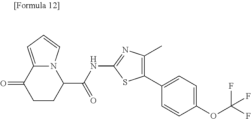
S1C(NC(C2CCC(=O)C3=CC=CN32)=O)=NC(C)=C1C1=CC=C(OC(F)(F)F)C=C1
